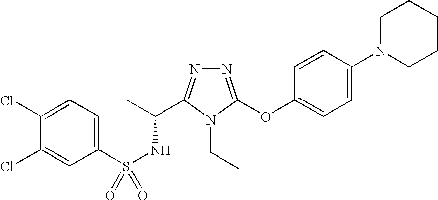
N1=C(OC2=CC=C(N3CCCCC3)C=C2)N(CC)C(C(C)NS(=O)(C2=CC=C(Cl)C(Cl)=C2)=O)=N1
